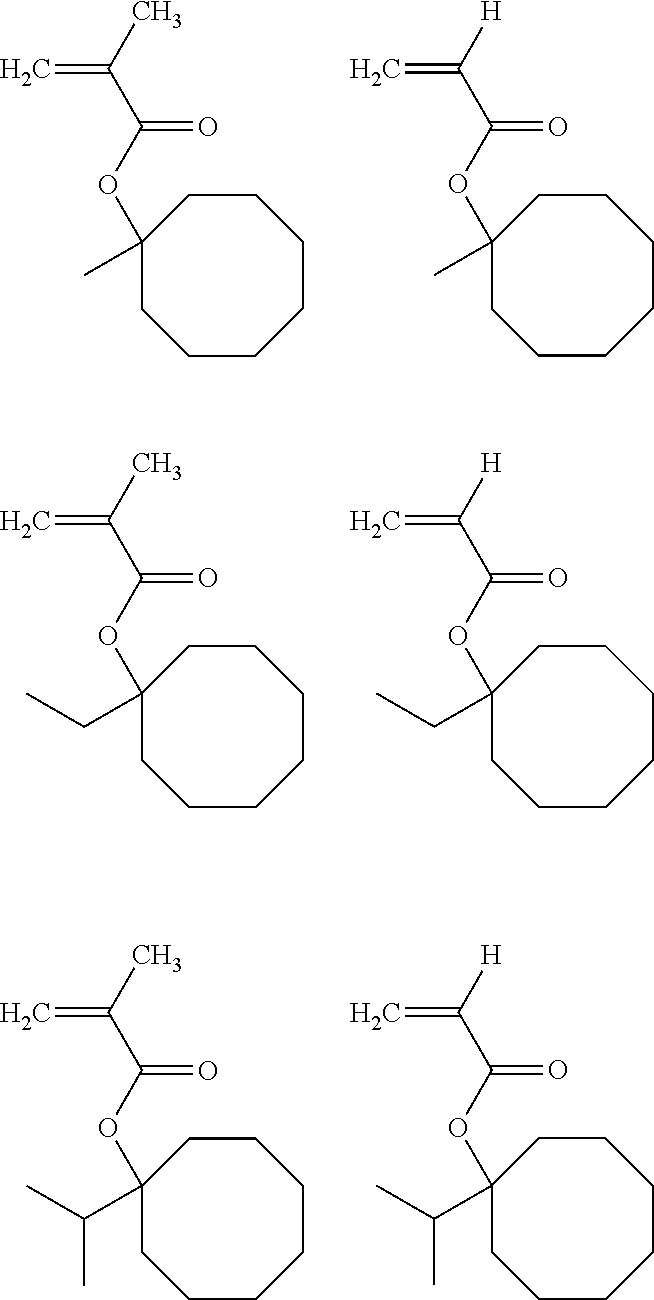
O(C(=O)C(=C)C)C1(C)CCCCCCC1.O(C(=O)C(=C)[H])C1(C)CCCCCCC1.O(C(=O)C(=C)C)C1(CC)CCCCCCC1.O(C(=O)C(=C)[H])C1(CC)CCCCCCC1.O(C(=O)C(=C)C)C1(C(C)C)CCCCCCC1.O(C(=O)C(=C)[H])C1(C(C)C)CCCCCCC1
